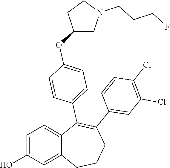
C1=C(O)C=C2C(=C1)C(C1=CC=C(OC3CN(CCCF)CC3)C=C1)=C(C1=CC(Cl)=C(Cl)C=C1)CCC2
